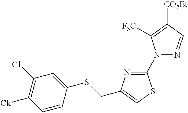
N1(C2=NC(CSC3=CC(Cl)=C([Ck])C=C3)=CS2)N=CC([CO2Et])=C1[F3C]
